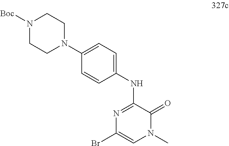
N1=C(NC2=CC=C(N3CCN([Boc])CC3)C=C2)C(=O)N(C)C=C1Br
